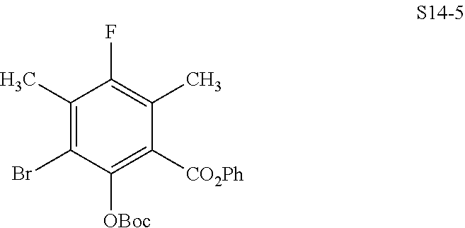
C1(C)=C(Br)C([OBoc])=C([CO2Ph])C(C)=C1F
